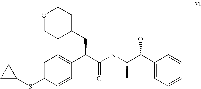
C1=C(SC2CC2)C=CC(C(C(N(C(C(C2=CC=CC=C2)O)C)C)=O)CC2CCOCC2)=C1
